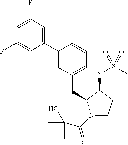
C1=C(F)C=C(C2=CC(CC3N(C(=O)C4(O)CCC4)CCC3NS(C)(=O)=O)=CC=C2)C=C1F
